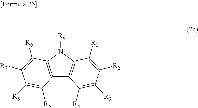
C12=C(N([R9])C3=C1C([R4])=C([R3])C([R2])=C3[R1])C([R8])=C([R7])C([R6])=C2[R5]
